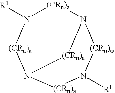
N12[(CRn)a]N([R1])[(CRn)a]N([(CRn)a]N([R1])[(CRn)a]1)[(CRn)a]2
